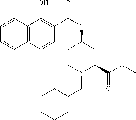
C1=CC2=C(C=C1)C=CC(C(NC1CCN(CC3CCCCC3)C(C(OCC)=O)C1)=O)=C2O
